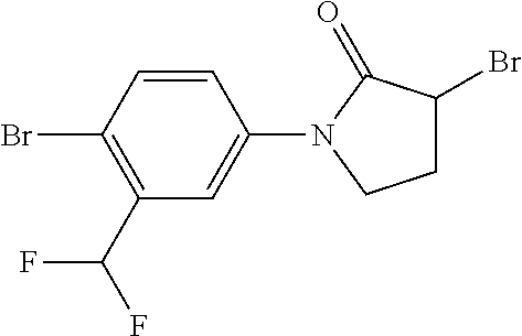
C1=CC(Br)=C(C(F)F)C=C1N1C(=O)C(Br)CC1
